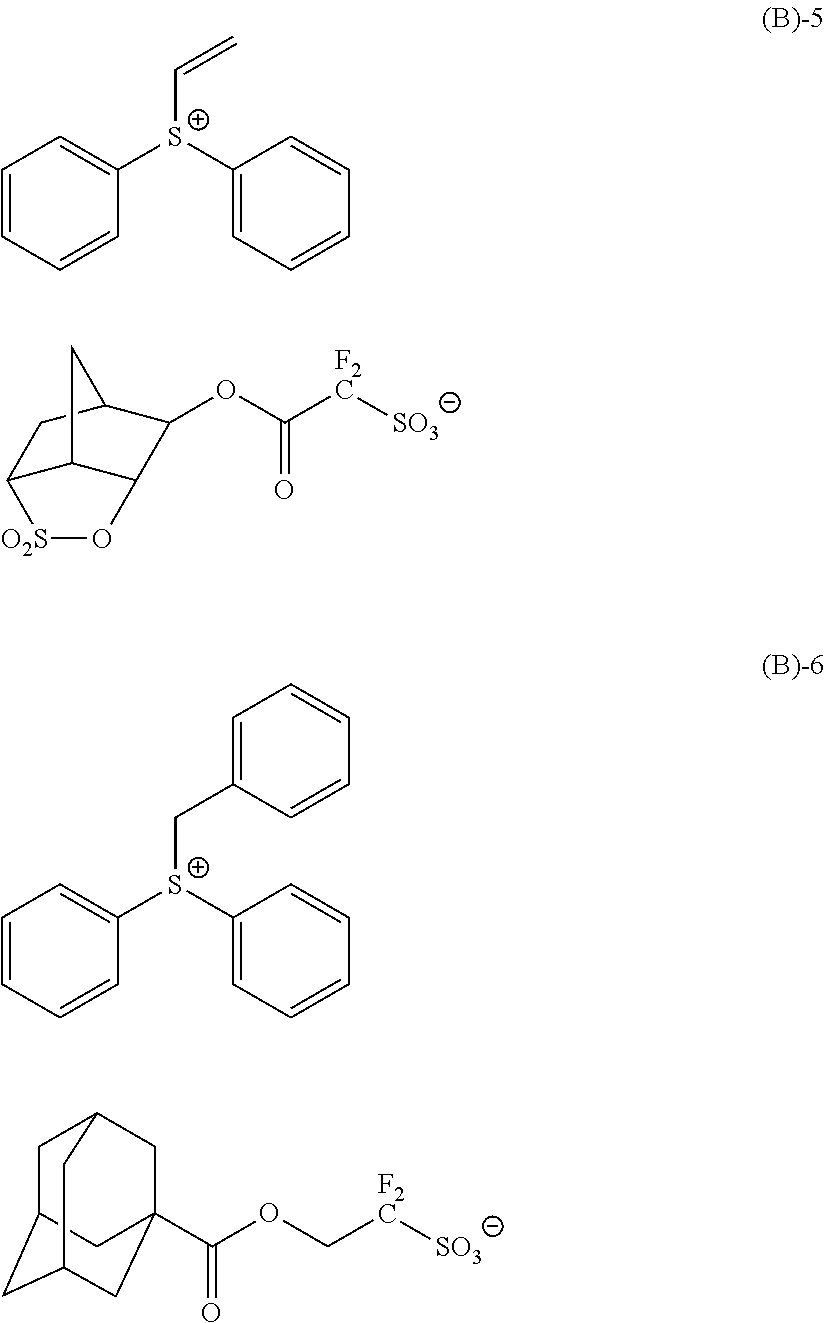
O(C([F2C][SO3])=O)C1C2C3C(CC1C3)[O2S]O2.C(=C)[S+](C1=CC=CC=C1)C1=CC=CC=C1.C1C2CC3CC(C(OC[F2C][SO3])=O)(CC1C3)C2.C(C1=CC=CC=C1)[S+](C1=CC=CC=C1)C1=CC=CC=C1
